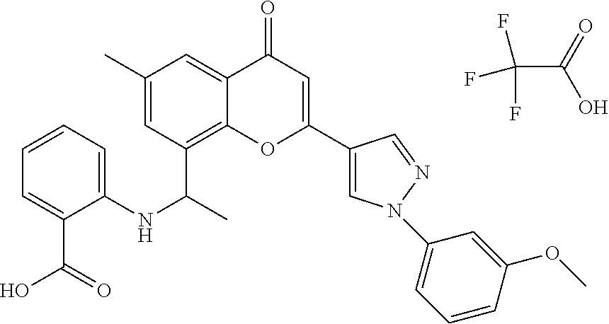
FC(F)(F)C(=O)O.C12=C(C(C)NC3=CC=CC=C3C(O)=O)C=C(C)C=C1C(=O)C=C(C1=CN(C3=CC=CC(OC)=C3)N=C1)O2
